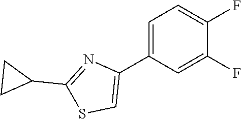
C1=C(C2=CSC(C3CC3)=N2)C=C(F)C(F)=C1
